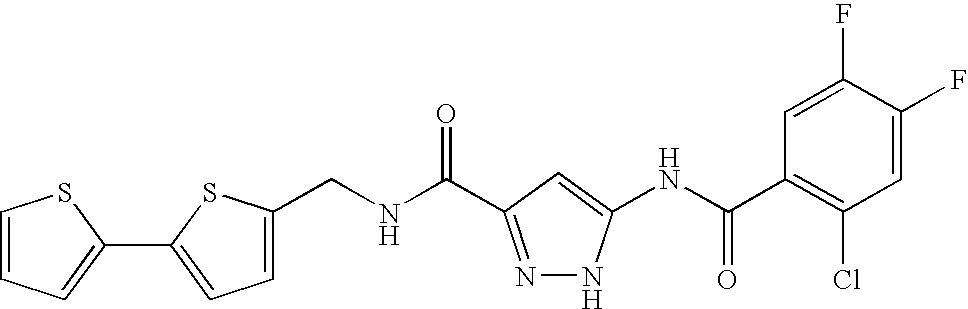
C1(CNC(=O)C2=NNC(NC(C3=C(Cl)C=C(F)C(F)=C3)=O)=C2)=CC=C(C2=CC=CS2)S1
